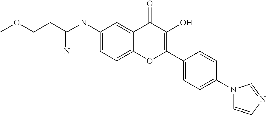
C1(NC(CCOC)=N)=CC=C2C(=C1)C(=O)C(O)=C(C1=CC=C(N3C=CN=C3)C=C1)O2
